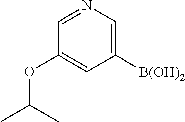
C1=NC=C([B(OH)2])C=C1OC(C)C
